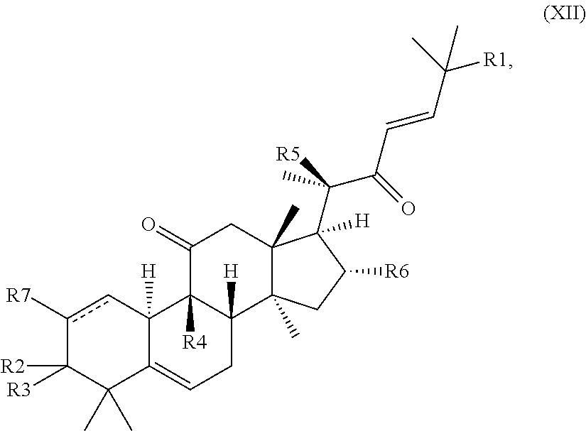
c1([R7])cC2([H])C(=CCC3([H])C2([R4])C(=O)CC2(C)C3(C)CC([R6])C2([H])C([R5])(C(=O)C=CC([R1])(C)C)C)C(C)(C)C1([R3])[R2]
